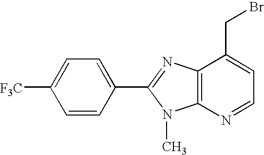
C1=C(C2=NC3=C(N=CC=C3CBr)N2C)C=CC([F3C])=C1
